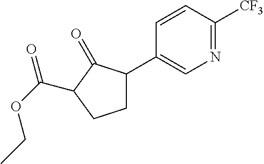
C1=CC(C2CCC(C(OCC)=O)C2=O)=CN=C1[CF3]
